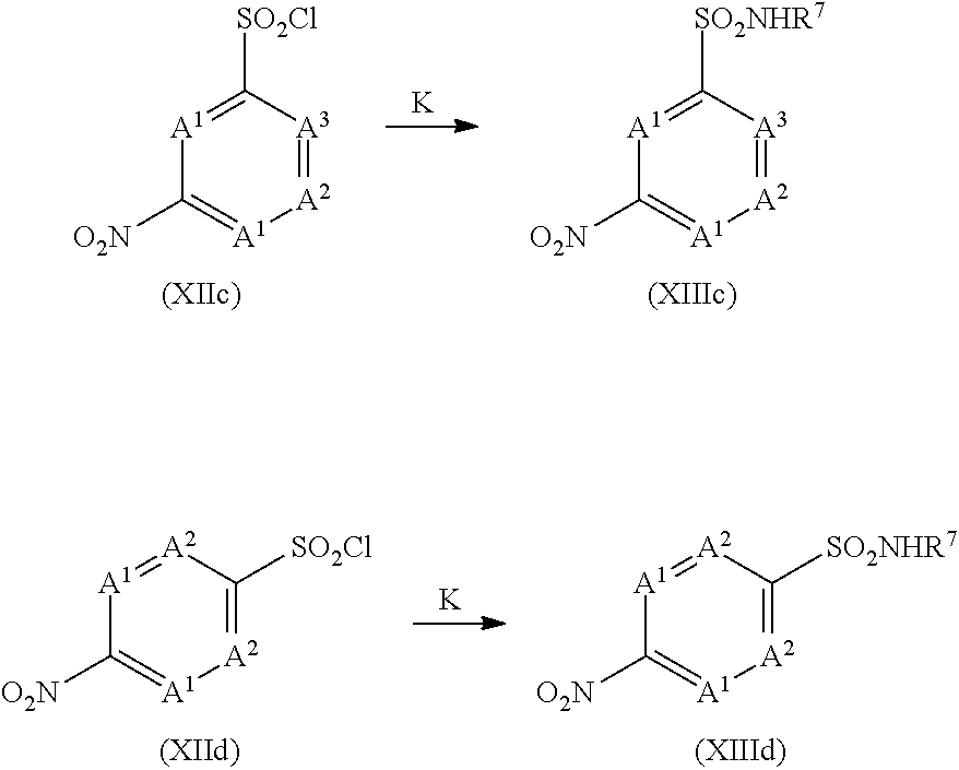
C1([SO2Cl])=[A1]C([O2N])=[A1][A2]=[A3]1.[K].C1([SO2NHR7])=[A1]C([O2N])=[A1][A2]=[A3]1.[A2]1=[A1]C([O2N])=[A1][A2]=C1[SO2Cl].[K].[A2]1=[A1]C([O2N])=[A1][A2]=C1[SO2NHR7]
